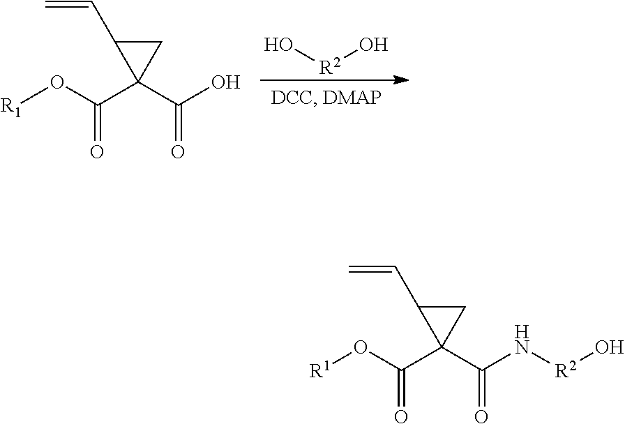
[R1]OC(C1(C(O)=O)CC1C=C)=O.[R2](O)O.[R1]OC(C1(C(N[R2]O)=O)CC1C=C)=O
